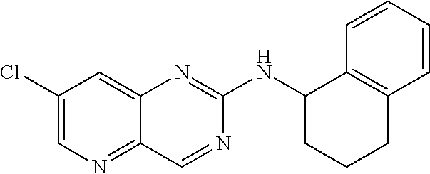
C1(Cl)=CN=C2C(=C1)N=C(NC1C3=C(CCC1)C=CC=C3)N=C2
